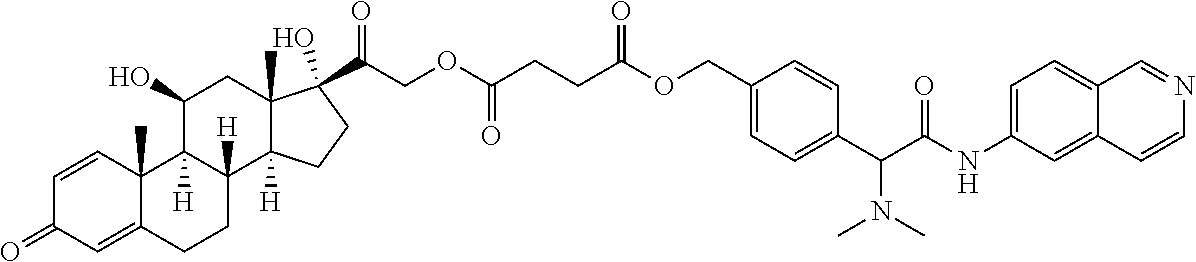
C(CC(OCC1=CC=C(C(C(NC2=CC=C3C(=C2)C=CN=C3)=O)N(C)C)C=C1)=O)C(=O)OCC(=O)C1(O)C2(C)C([H])(C3([H])CCC4=CC(=O)C=CC4(C)C3([H])C(O)C2)CC1
